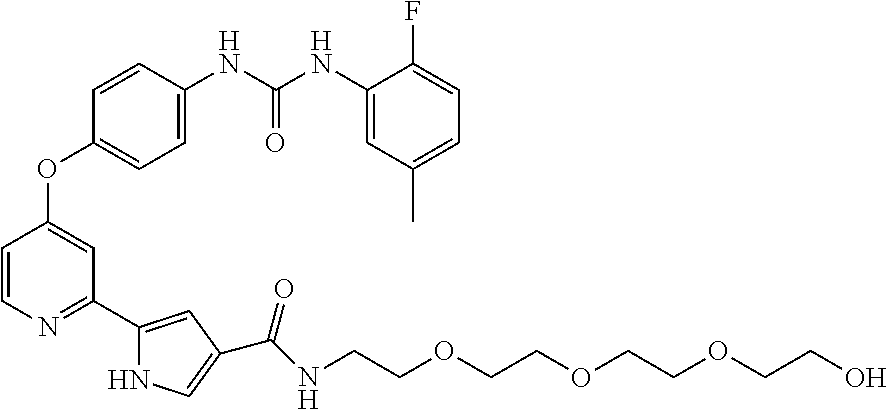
C1(OC2=CC(C3=CC(C(=O)NCCOCCOCCOCCO)=CN3)=NC=C2)=CC=C(NC(NC2=CC(C)=CC=C2F)=O)C=C1
